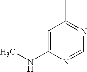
C1(C)=NC=NC(NC)=C1
